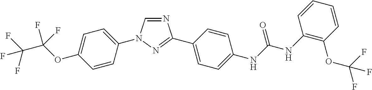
C1=C(OC(C(F)(F)F)(F)F)C=CC(N2C=NC(C3=CC=C(NC(NC4=C(OC(F)(F)F)C=CC=C4)=O)C=C3)=N2)=C1
